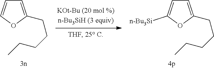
C1=C(CCCCC)OC([n-Bu3Si])=C1.C1=C(CCCCC)OC=C1
